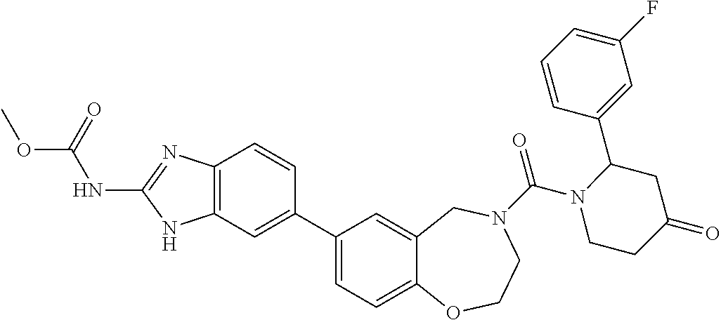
C12=C(C=C(C3=CC=C4C(=C3)CN(C(N3CCC(=O)CC3C3=CC(F)=CC=C3)=O)CCO4)C=C1)NC(NC(=O)OC)=N2
